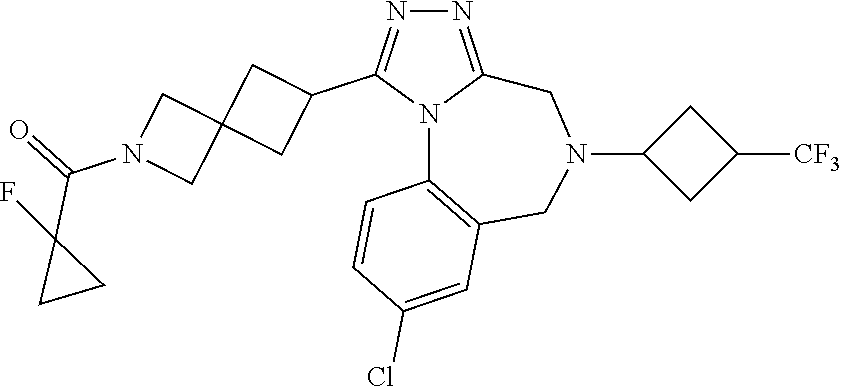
N1=C2N(C(C3CC4(C3)CN(C(=O)C3(F)CC3)C4)=N1)C1=C(CN(C3CC([CF3])C3)C2)C=C(Cl)C=C1
